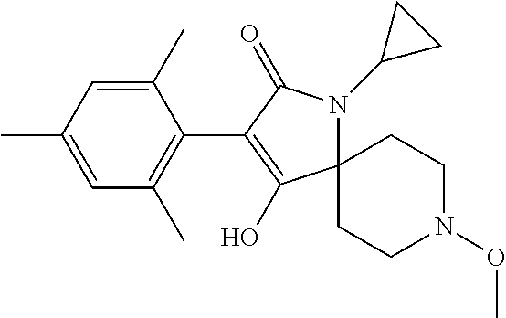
C12(N(C3CC3)C(=O)C(C3=C(C)C=C(C)C=C3C)=C1O)CCN(OC)CC2
